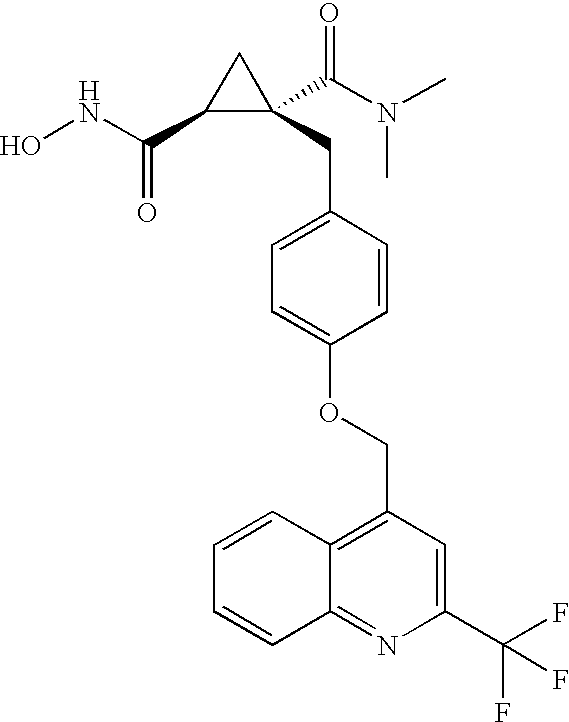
ONC(C1C(CC2=CC=C(OCC3=C4C(=NC(C(F)(F)F)=C3)C=CC=C4)C=C2)(C(N(C)C)=O)C1)=O
